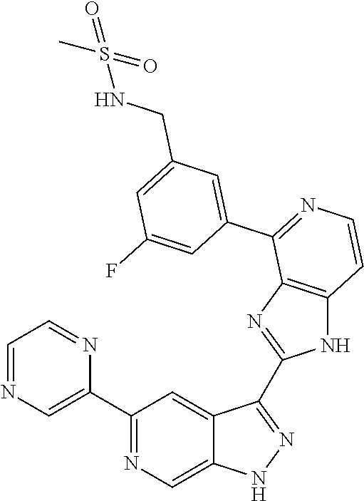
C1(C2=CN=CC=N2)=NC=C2C(=C1)C(C1=NC3=C(N1)C=CN=C3C1=CC(CNS(C)(=O)=O)=CC(F)=C1)=NN2
